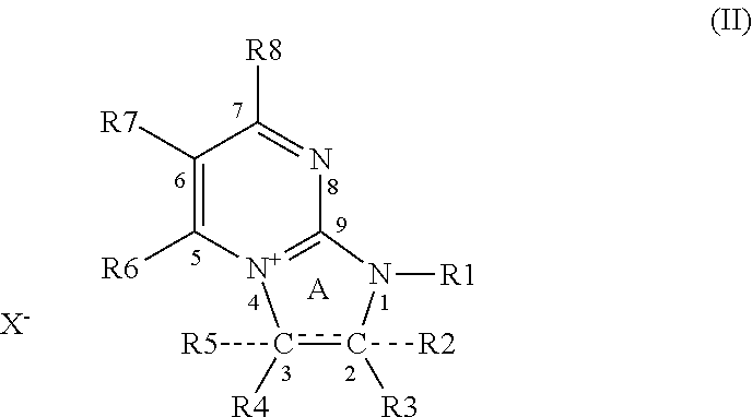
C1([R7])=C([R6])[N+]2=C(N=C1[R8])N([R1])c([R3])([R2])c2([R5])[R4].[A].[X-]
